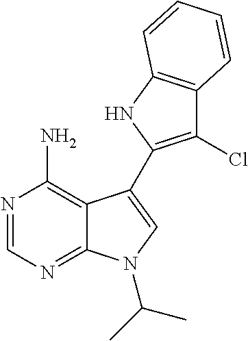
C12=C(N)N=CN=C1N(C(C)C)C=C2C1=C(Cl)C2=C(N1)C=CC=C2
